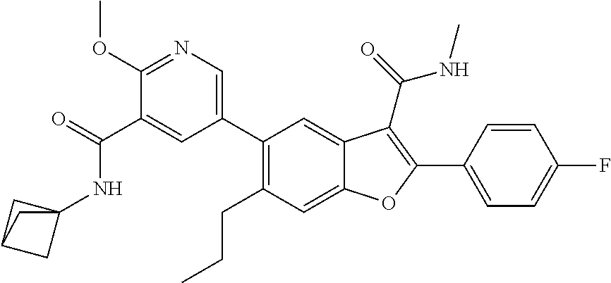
C1(C2=CN=C(OC)C(C(NC34CC(C3)C4)=O)=C2)=C(CCC)C=C2C(=C1)C(C(=O)NC)=C(C1=CC=C(F)C=C1)O2
